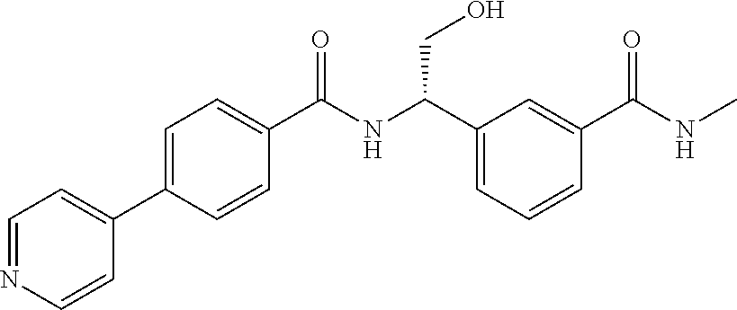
C1=NC=CC(C2=CC=C(C(NC(C3=CC=CC(C(NC)=O)=C3)CO)=O)C=C2)=C1
